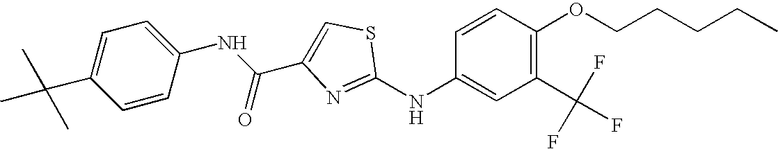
C1=CC(OCCCCC)=C(C(F)(F)F)C=C1NC1=NC(C(NC2=CC=C(C(C)(C)C)C=C2)=O)=CS1
